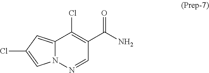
C12=CC(Cl)=CN1N=CC(C(N)=O)=C2Cl
